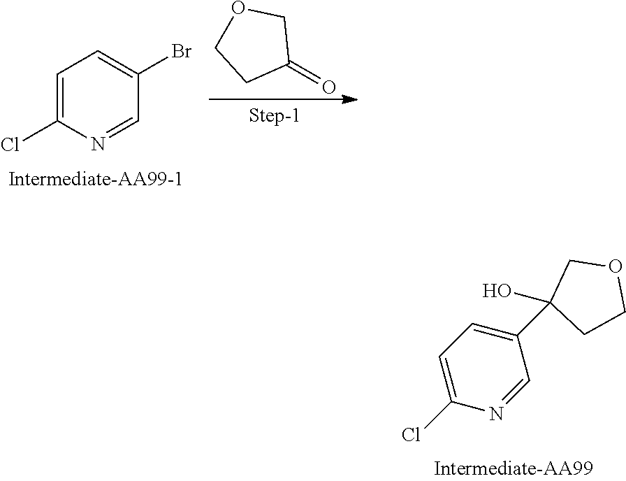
C1=C(C2(O)CCOC2)C=NC(Cl)=C1.C1=C(Cl)N=CC(Br)=C1.C1(=O)COCC1
